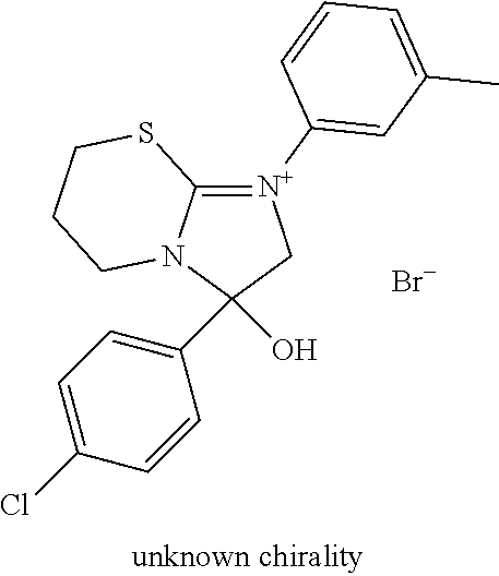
C1(C2=CC=C(Cl)C=C2)(O)C[N+](C2=CC(C)=CC=C2)=C2N1CCCS2.[Br-]
